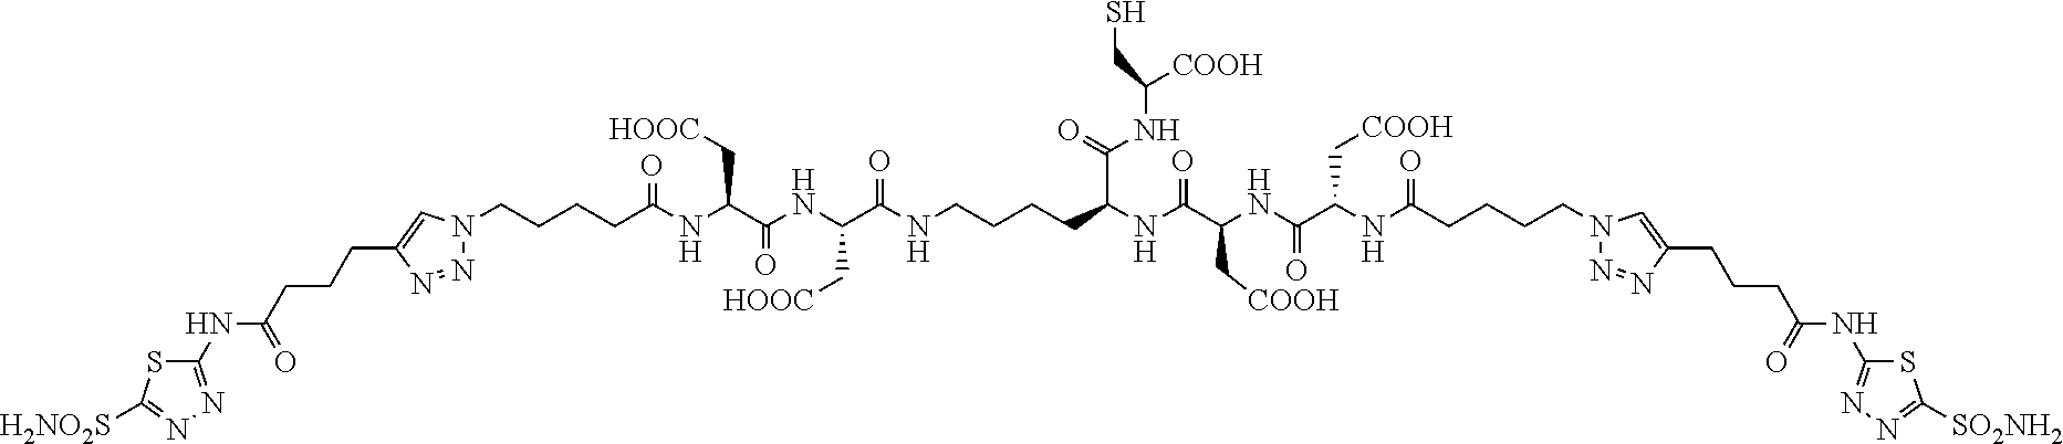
N1=NC(CCCC(=O)NC2=NN=C([H2NO2S])S2)=CN1CCCCC(NC(C(NC(C(NCCCCC(NC(C(NC(C(NC(CCCCN1N=NC(CCCC(=O)NC2=NN=C([SO2NH2])S2)=C1)=O)C[COOH])=O)C[COOH])=O)C(=O)NC([COOH])CS)=O)C[HOOC])=O)C[HOOC])=O
